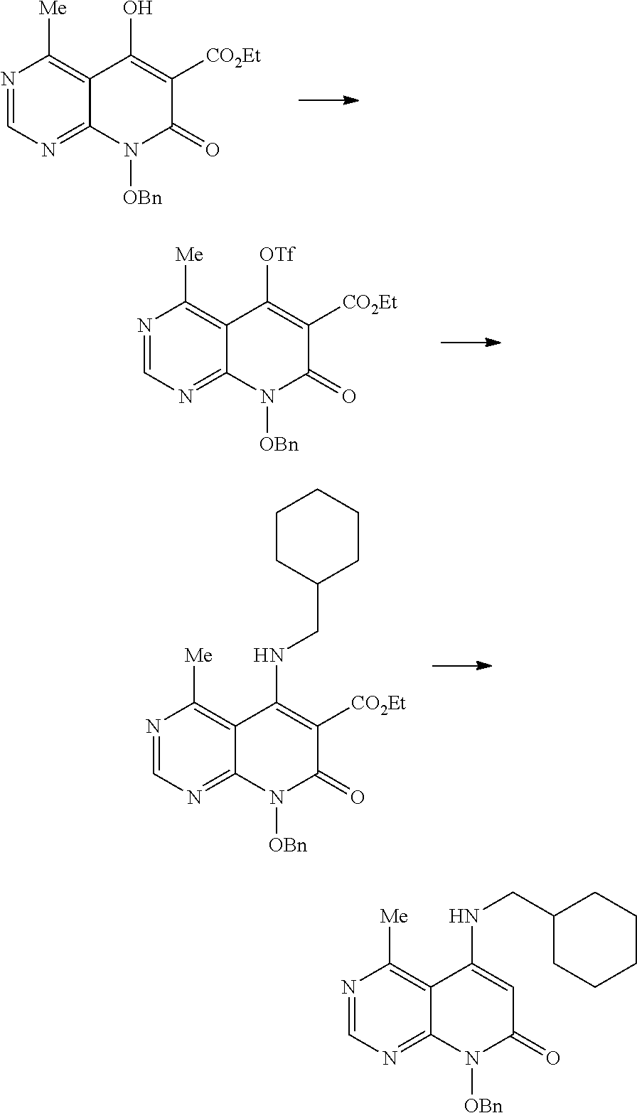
N1=CN=C2C(=C1[Me])C(O)=C([CO2Et])C(=O)N2[OBn].N1=CN=C2C(=C1[Me])C([OTf])=C([CO2Et])C(=O)N2[OBn].N1=CN=C2C(=C1[Me])C(NCC1CCCCC1)=C([CO2Et])C(=O)N2[OBn].N1=CN=C2C(=C1[Me])C(NCC1CCCCC1)=CC(=O)N2[OBn]
